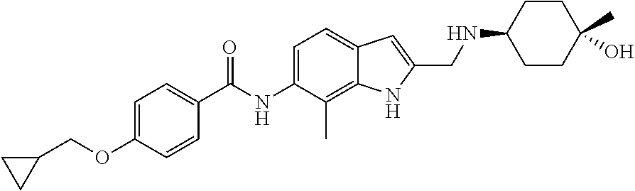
C1(COC2=CC=C(C(=O)NC3=CC=C4C(=C3C)NC(CNC3CCC(C)(O)CC3)=C4)C=C2)CC1
